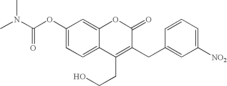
C1(OC(N(C)C)=O)=CC=C2C(=C1)OC(=O)C(CC1=CC([NO2])=CC=C1)=C2CCO
